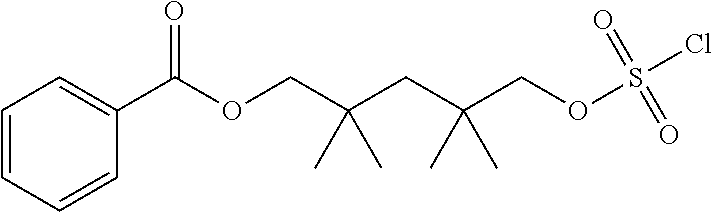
C1(C(OCC(CC(COS(Cl)(=O)=O)(C)C)(C)C)=O)=CC=CC=C1
